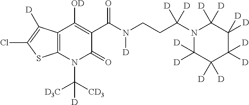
C12=C(N(C([CD3])([D3C])[D])C(=O)C(C(N(CCC(N3C([D])([D])C([D])([D])C([D])([D])C([D])([D])C3([D])[D])([D])[D])[D])=O)=C1[OD])SC(Cl)=C2[D]
